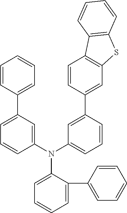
N(C1=CC=CC(C2=CC3=C(C=C2)C2=C(S3)C=CC=C2)=C1)(C1=CC(C2=CC=CC=C2)=CC=C1)C1=CC=CC=C1C1=CC=CC=C1
